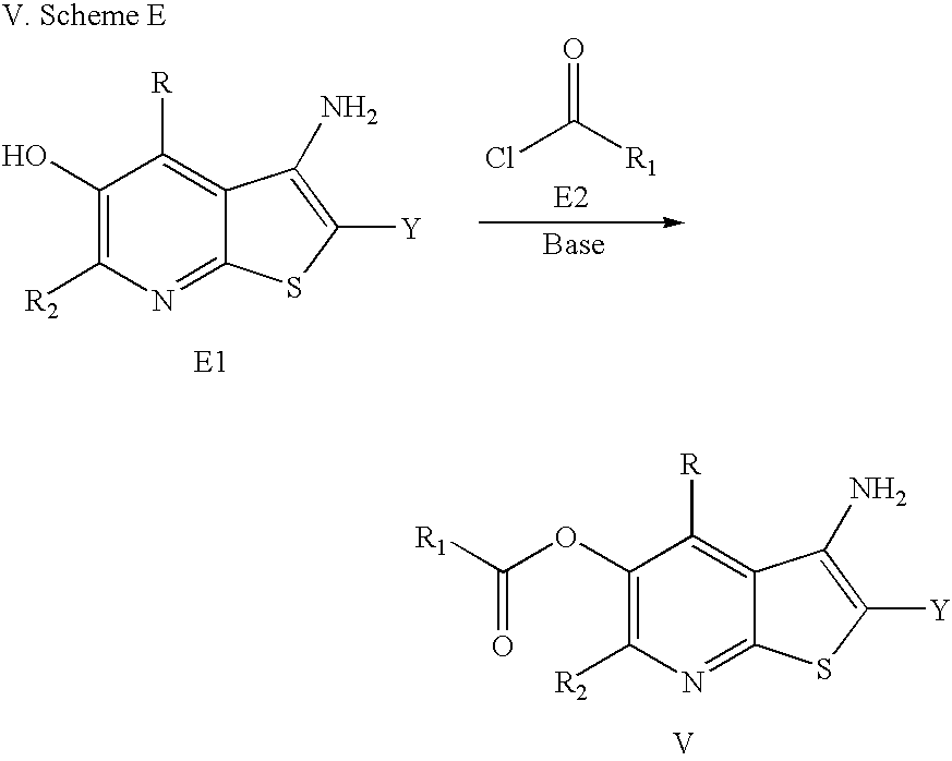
ClC([R1])=O.OC1=C([R2])N=C2C(=C1[R])C(N)=C([Y])S2.O(C1=C([R2])N=C2C(=C1[R])C(N)=C([Y])S2)C(=O)[R1].[V]
